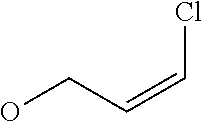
OCC=CCl
